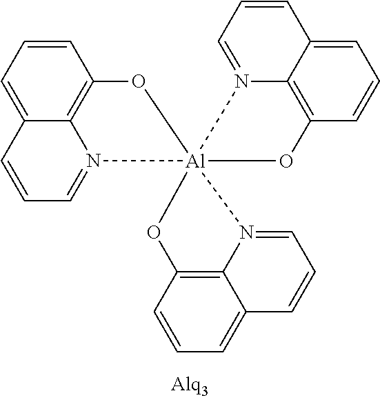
C1=CC=C2C3=C1O[Al]14(N3=CC=C2)(N2=CC=CC3=CC=CC(=C23)O1)OC1=C2C(=CC=C1)C=CC=N42
